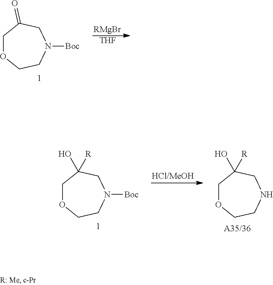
C1OCCN([Boc])CC1=O.[RMgBr].[THF].C1OCCNCC1([R])O.C1OCCN([Boc])CC1([R])O
